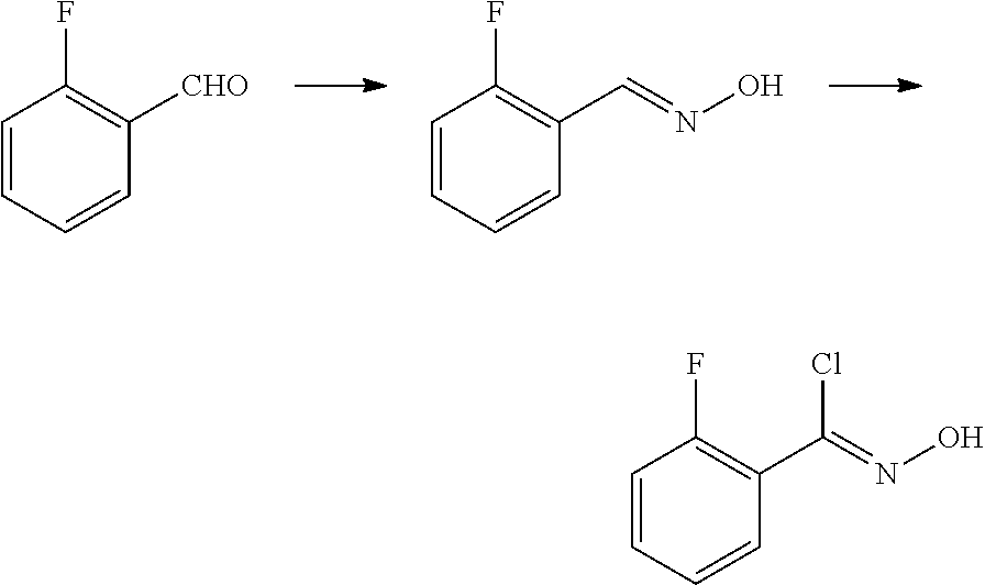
C1=CC=CC([CHO])=C1F.C1=CC=CC(C=NO)=C1F.C1=CC=CC(C(=NO)Cl)=C1F
